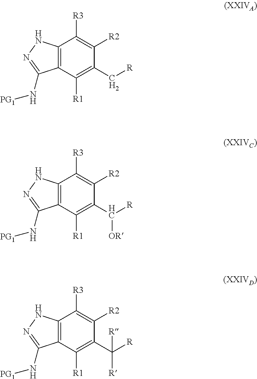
C12=C(C([R1])=C(C[R])C([R2])=C1[R3])C(N[PG1])=NN2.C12=C(C([R1])=C(C([OR])[R])C([R2])=C1[R3])C(N[PG1])=NN2.C12=C(C([R1])=C(C([R])([R])[R])C([R2])=C1[R3])C(N[PG1])=NN2
